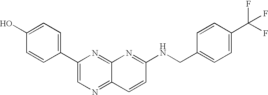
C1(O)=CC=C(C2=CN=C3C(=N2)N=C(NCC2=CC=C(C(F)(F)F)C=C2)C=C3)C=C1
